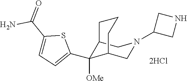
C1(C2([OMe])C3CN(C4CNC4)CC2CCC3)=CC=C(C(N)=O)S1.[2HCl]
